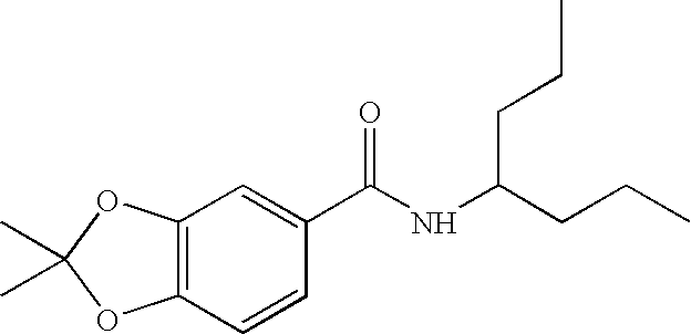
C12=C(C=CC(C(NC(CCC)CCC)=O)=C1)OC(C)(C)O2
